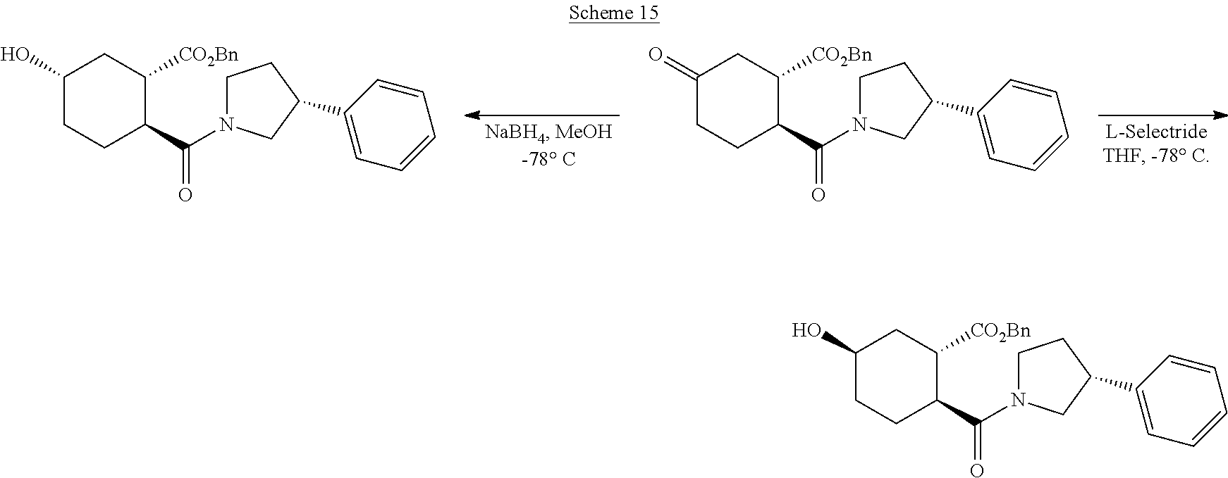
C1(O)CCC(C(N2CCC(C3=CC=CC=C3)C2)=O)C([CO2Bn])C1.C1(=O)CCC(C(N2CCC(C3=CC=CC=C3)C2)=O)C([CO2Bn])C1.C1(O)CCC(C(N2CCC(C3=CC=CC=C3)C2)=O)C([CO2Bn])C1
